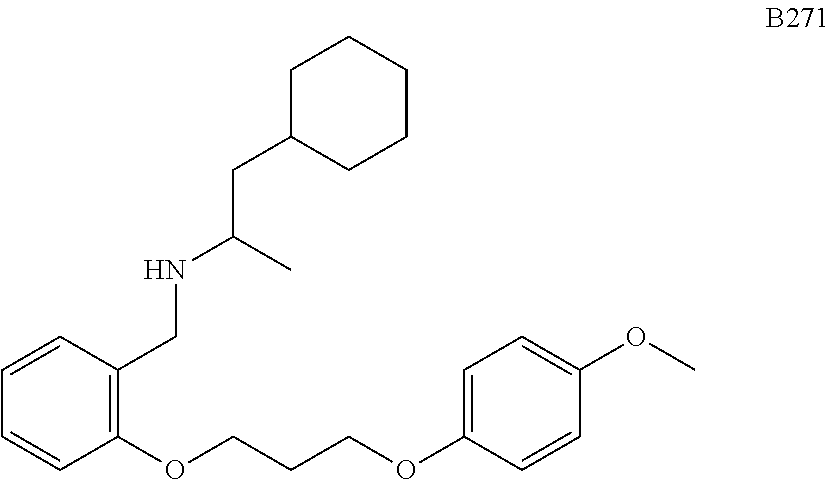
C1(OCCCOC2=CC=C(OC)C=C2)=C(CNC(CC2CCCCC2)C)C=CC=C1
